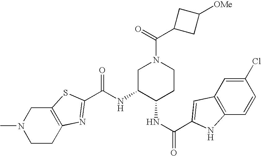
C12=C(CCN(C)C1)N=C(C(NC1C(NC(=O)C3=CC4=C(C=CC(Cl)=C4)N3)CCN(C(=O)C3CC([OMe])C3)C1)=O)S2
